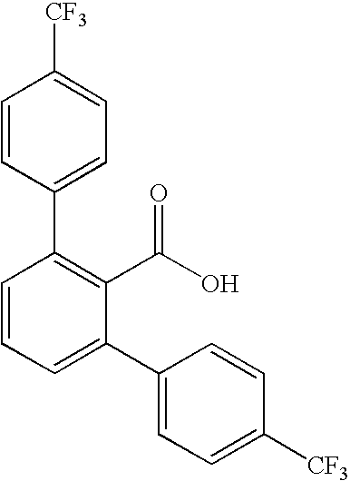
C1=CC(C2=C(C(O)=O)C(C3=CC=C([CF3])C=C3)=CC=C2)=CC=C1[CF3]
